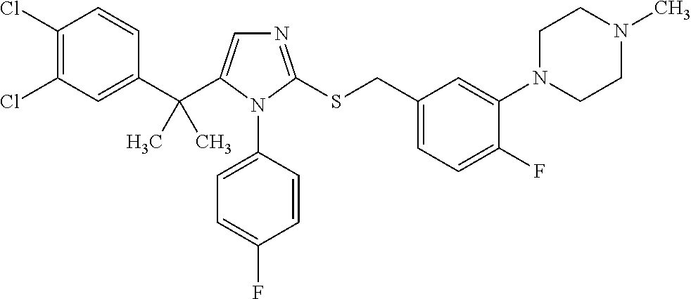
C1(Cl)=C(Cl)C=C(C(C2=CN=C(SCC3=CC=C(F)C(N4CCN(C)CC4)=C3)N2C2=CC=C(F)C=C2)(C)C)C=C1
